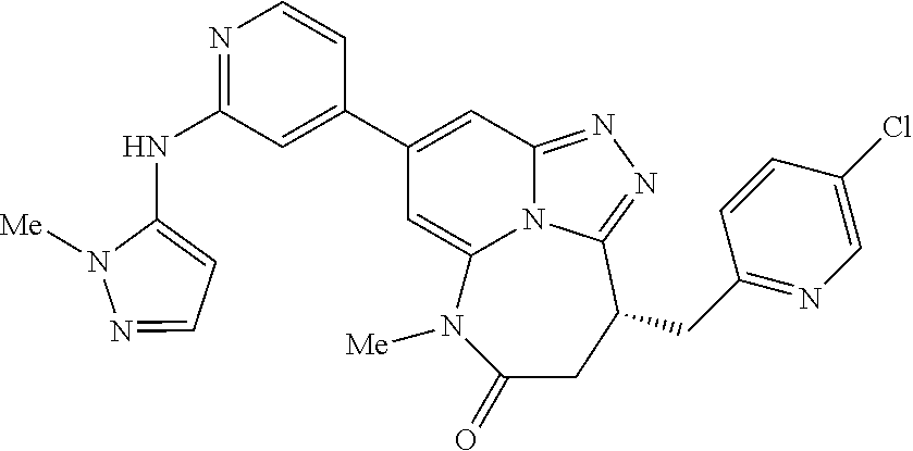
N(C1=NC=CC(C2=CC3=NN=C4N3C(=C2)N([Me])C(=O)CC4CC2=NC=C(Cl)C=C2)=C1)C1=CC=NN1[Me]
